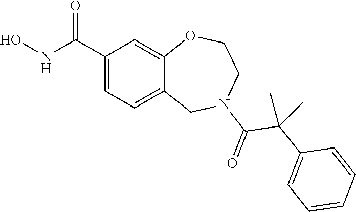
C1(C(NO)=O)=CC=C2C(=C1)OCCN(C(=O)C(C1=CC=CC=C1)(C)C)C2
